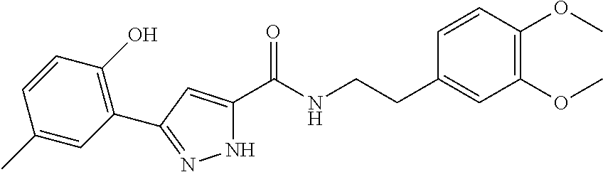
N1C(C(NCCC2=CC(OC)=C(OC)C=C2)=O)=CC(C2=C(O)C=CC(C)=C2)=N1
